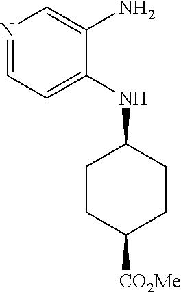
N1=CC=C(NC2CCC([CO2Me])CC2)C(N)=C1
